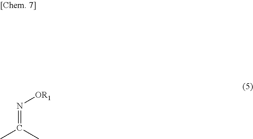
N(=C(C)C)[OR1]
